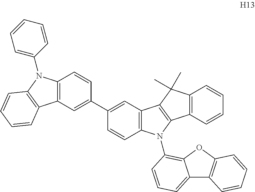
C1=CC=C(N2C3=C(C=C(C4=CC5=C(C=C4)N(C4=C6C(=CC=C4)C4=C(O6)C=CC=C4)C4=C5C(C)(C)C5=C4C=CC=C5)C=C3)C3=C2C=CC=C3)C=C1
